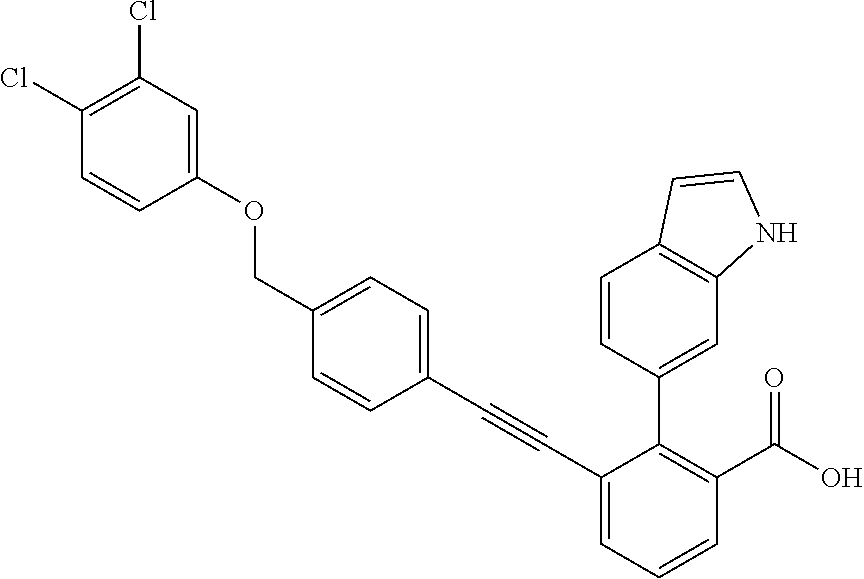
C1(C#CC2=CC=C(COC3=CC(Cl)=C(Cl)C=C3)C=C2)=CC=CC(C(O)=O)=C1C1=CC2=C(C=C1)C=CN2
